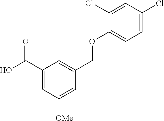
C1(C(O)=O)=CC([OMe])=CC(COC2=CC=C(Cl)C=C2Cl)=C1
